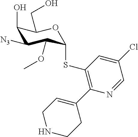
OC1C([N3])C(OC)C(SC2=C(C3=CCNCC3)N=CC(Cl)=C2)OC1CO
